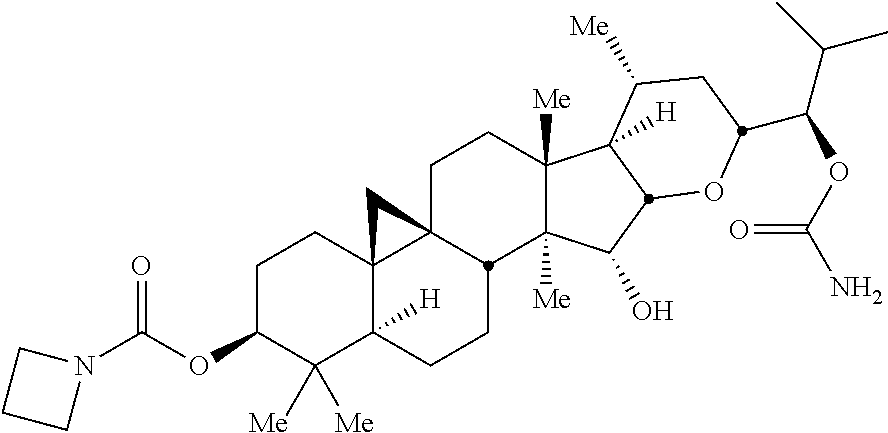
C1C23C4(C([H])(CCC2C2([Me])C([Me])(C1)C1([H])C([Me])CC(C(OC(=O)N)C(C)C)OC1C2O)C([Me])([Me])C(OC(=O)N1CCC1)CC4)C3
